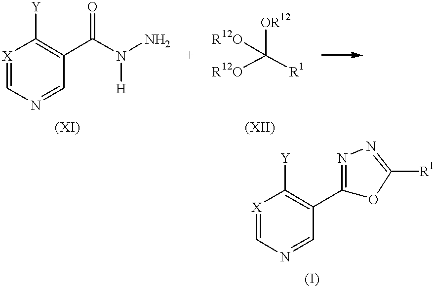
[X]1=CN=CC(C(N(N)[H])=O)=C1[Y].[OR12]C([R12O])([R1])[R12O].[X]1=CN=CC(C2=NN=C([R1])O2)=C1[Y]
